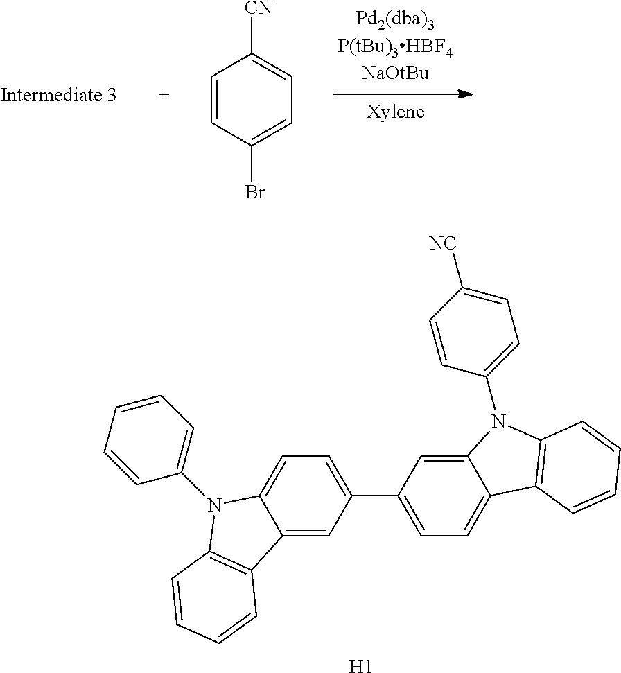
C12=CC(C3=CC=C4C(=C3)N(C3=CC=C([NC])C=C3)C3=C4C=CC=C3)=CC=C1N(C1=CC=CC=C1)C1=C2C=CC=C1.[H1].[CN]C1=CC=C(Br)C=C1
